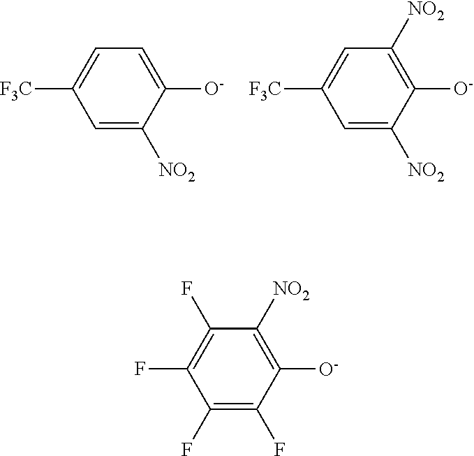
C1([O-])=CC=C([F3C])C=C1[NO2].C1([O-])=C([NO2])C=C([F3C])C=C1[NO2].C1([O-])=C([NO2])C(F)=C(F)C(F)=C1F
